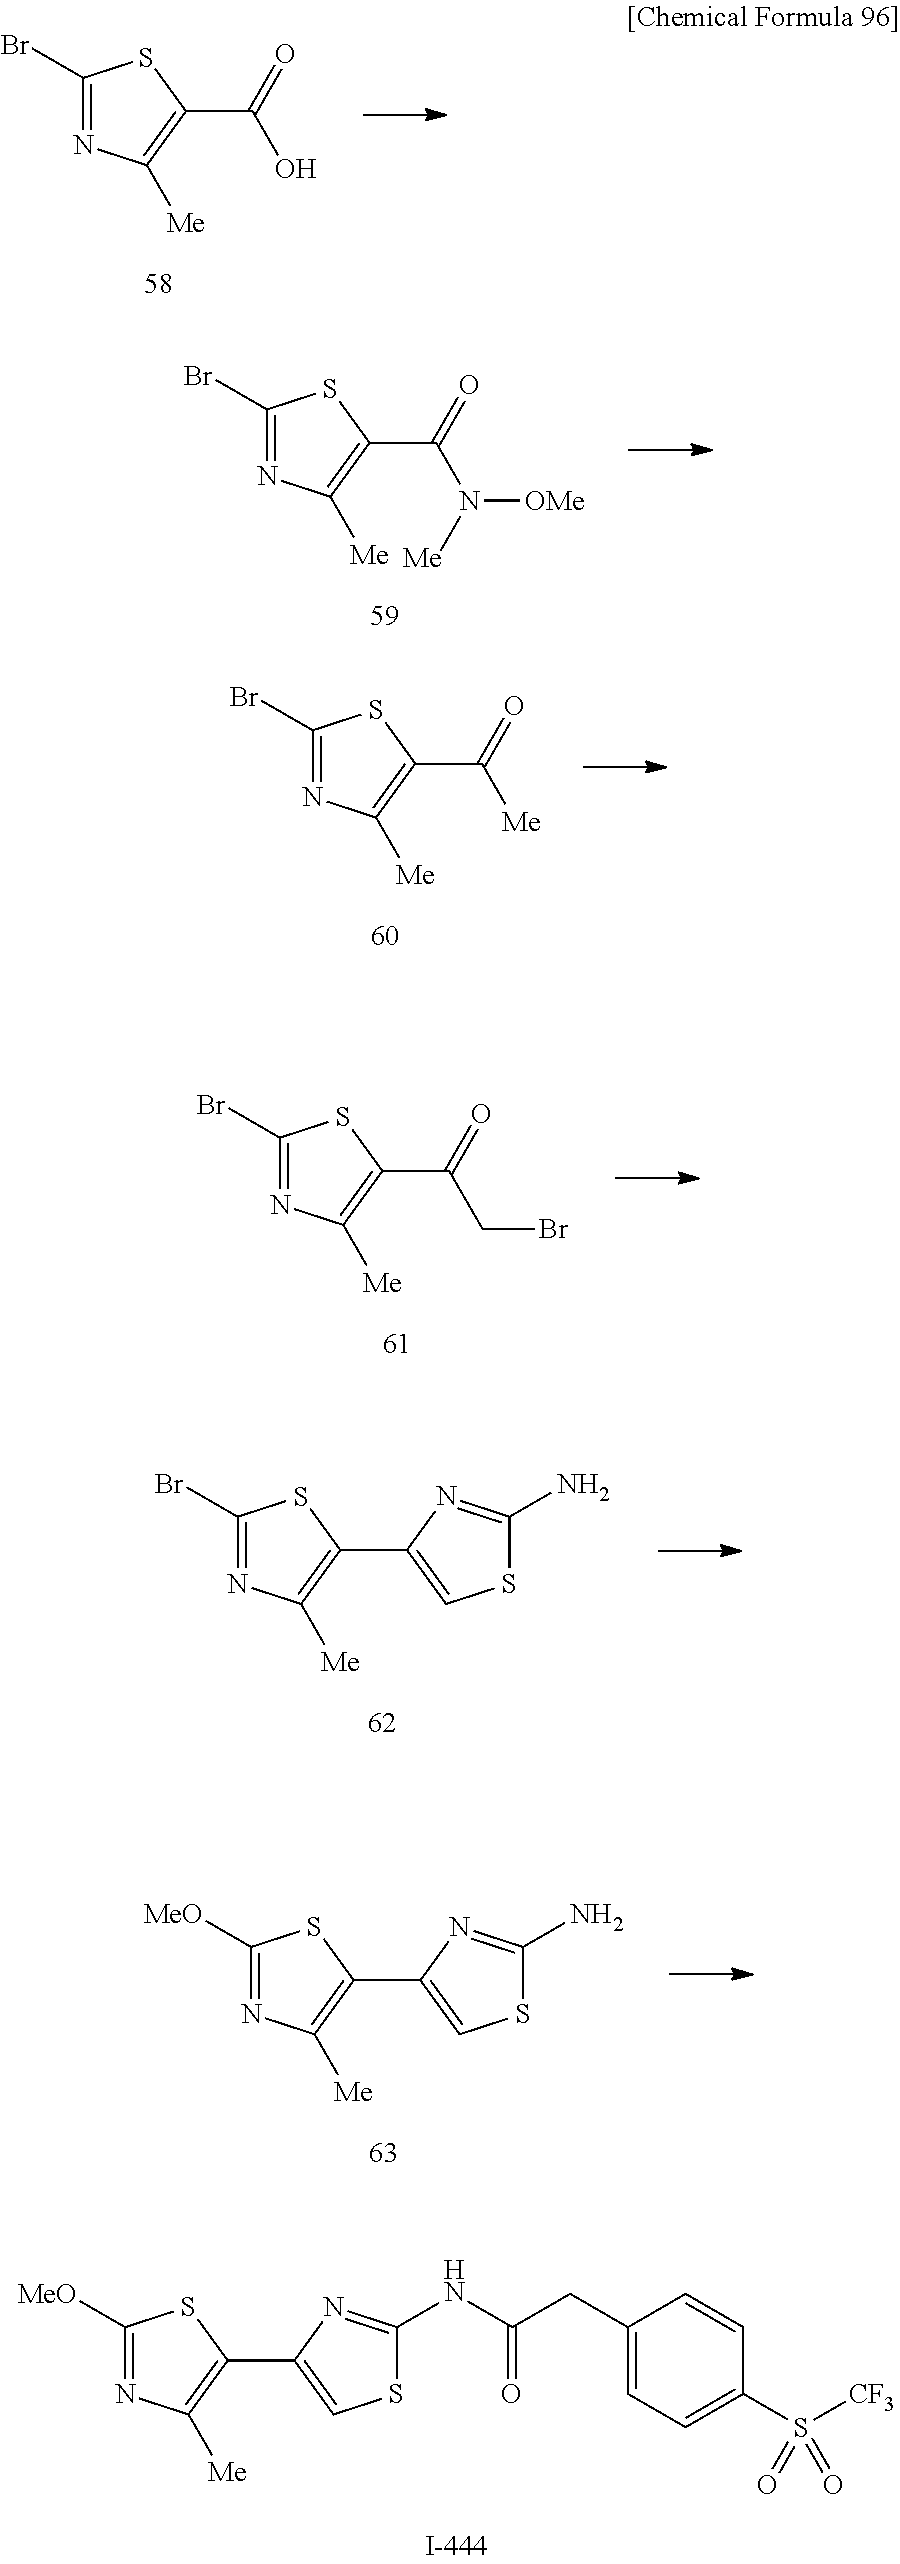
C1(Br)=NC([Me])=C(C(=O)O)S1.C1(Br)=NC([Me])=C(C(=O)N([OMe])[Me])S1.C1(Br)=NC([Me])=C(C(=O)[Me])S1.C1(Br)=NC([Me])=C(C(=O)CBr)S1.C1(Br)=NC([Me])=C(C2=CSC(N)=N2)S1.C1([MeO])=NC([Me])=C(C2=CSC(N)=N2)S1.C1([MeO])=NC([Me])=C(C2=CSC(NC(CC3=CC=C(S([CF3])(=O)=O)C=C3)=O)=N2)S1
